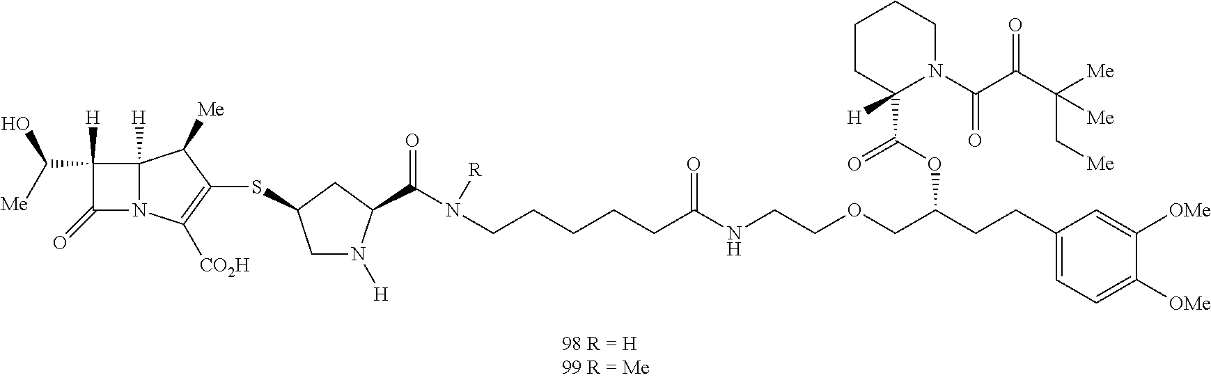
C1([H])(C([Me])O)C(=O)N2C1([H])C([Me])C(SC1CN([H])C(C(=O)N(CCCCCC(NCCOCC(CCC3=CC=C([OMe])C([OMe])=C3)OC(C3([H])N(C(=O)C(=O)C([Me])(C[Me])[Me])CCCC3)=O)=O)[R])C1)=C2[CO2H]
